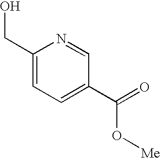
C1(CO)=CC=C(C(=O)O[Me])C=N1
